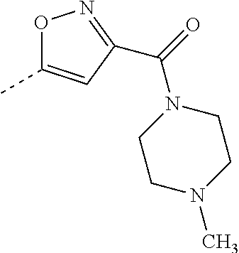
O1C(C)=CC(C(N2CCN(C)CC2)=O)=N1
